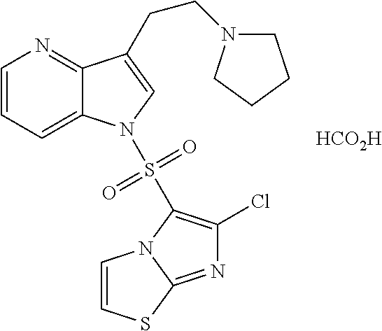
C1=CC=C2C(=N1)C(CCN1CCCC1)=CN2S(=O)(=O)C1=C(Cl)N=C2N1C=CS2.[HCO2H]
